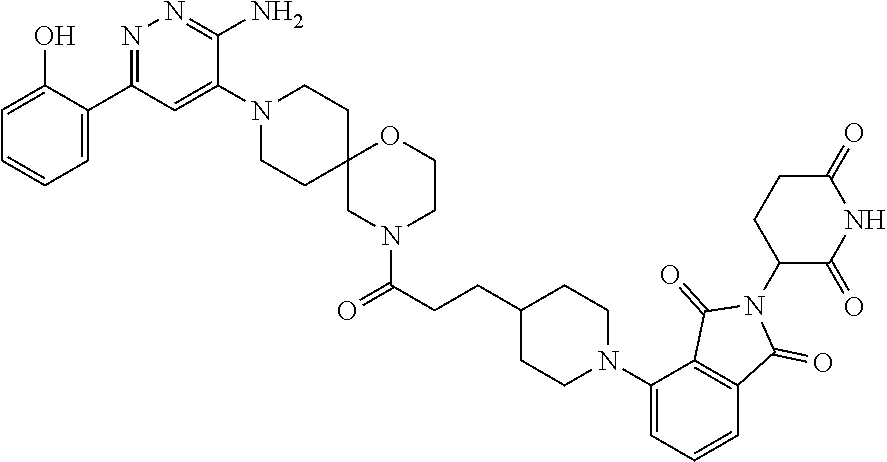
C1=C(O)C(C2=NN=C(N)C(N3CCC4(CC3)CN(C(=O)CCC3CCN(C5=CC=CC6=C5C(=O)N(C5C(=O)NC(=O)CC5)C6=O)CC3)CCO4)=C2)=CC=C1
